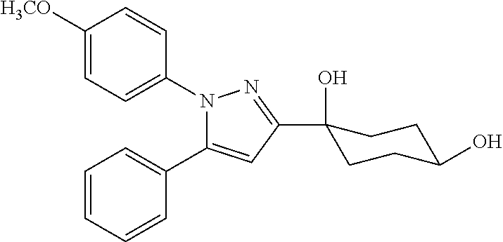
C1([H3CO])=CC=C(N2C(C3=CC=CC=C3)=CC(C3(O)CCC(O)CC3)=N2)C=C1
